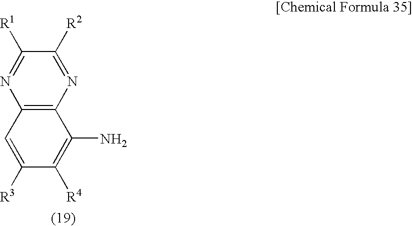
C12=C(N=C([R2])C([R1])=N1)C(N)=C([R4])C([R3])=C2
